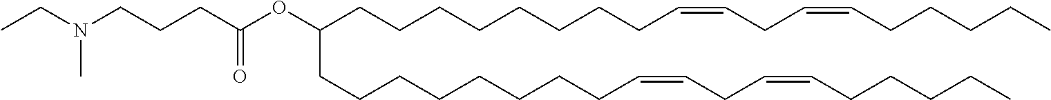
C(OC(CCCN(CC)C)=O)(CCCCCCCCC=CCC=CCCCCC)CCCCCCCCC=CCC=CCCCCC
